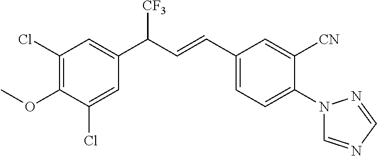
C1(C(C=CC2=CC=C(N3C=NC=N3)C([CN])=C2)[CF3])=CC(Cl)=C(OC)C(Cl)=C1
